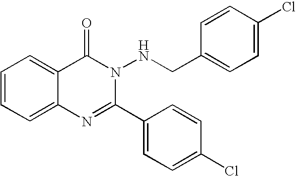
C1=CC=C2C(=C1)C(=O)N(NCC1=CC=C(Cl)C=C1)C(C1=CC=C(Cl)C=C1)=N2
